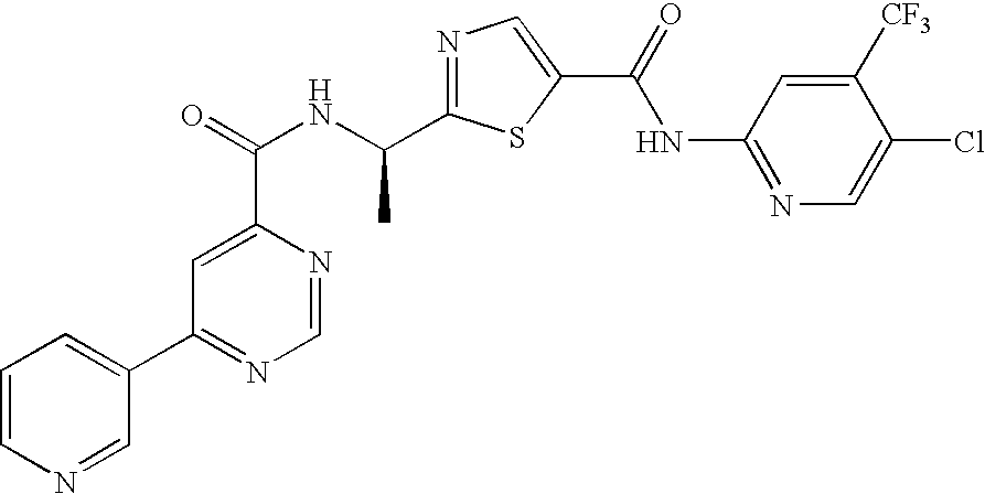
N1=C(C(NC(=O)C2=CC(C3=CC=CN=C3)=NC=N2)C)SC(C(=O)NC2=NC=C(Cl)C([CF3])=C2)=C1
